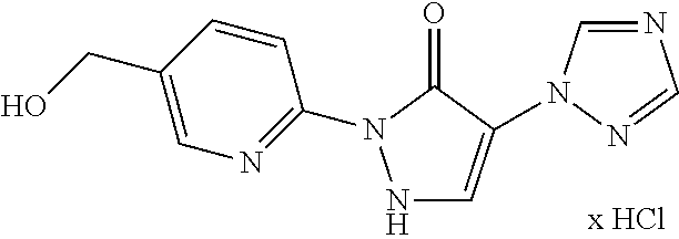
N1C=C(N2C=NC=N2)C(=O)N1C1=NC=C(CO)C=C1
